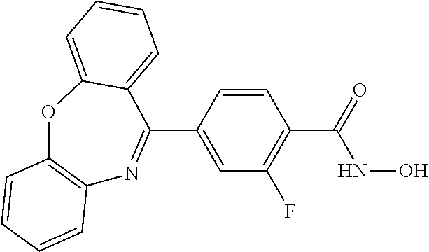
C12=C(OC3=CC=CC=C3C(C3=CC(F)=C(C(NO)=O)C=C3)=N1)C=CC=C2
